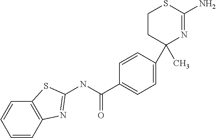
C1CC(C2=CC=C(C(NC3=NC4=C(C=CC=C4)S3)=O)C=C2)(C)N=C(N)S1
